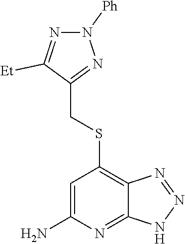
N1([Ph])N=C([Et])C(CSC2=C3C(=NC(N)=C2)NN=N3)=N1
